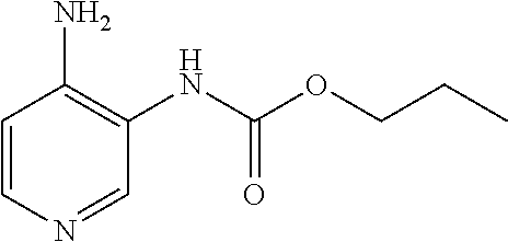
C1=CN=CC(NC(OCCC)=O)=C1N
